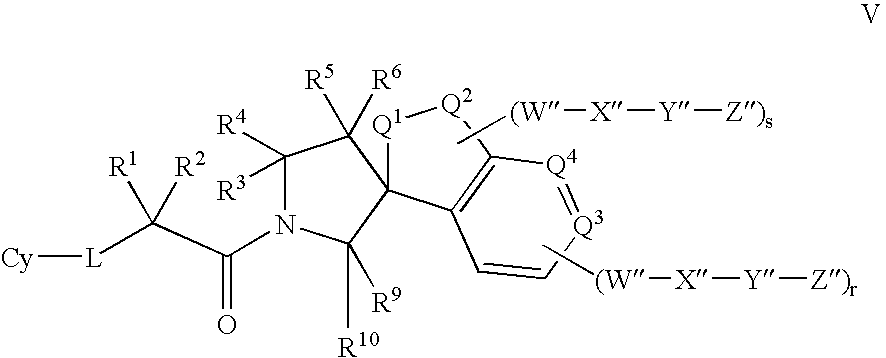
[Cy][L]C(C(=O)N1C([R3])([R4])C([R6])([R5])C2(C1([R9])[R10])C1=C([Q2][Q1]2)[Q4]=[Q3]C=C1)([R2])[R1].C[(W][X][Y][Z)s].C[(W][X][Y][Z)r]
